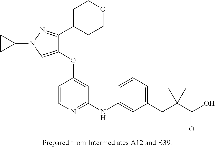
C1(OC2=CC(NC3=CC(CC(C(O)=O)(C)C)=CC=C3)=NC=C2)=CN(C2CC2)N=C1C1CCOCC1
